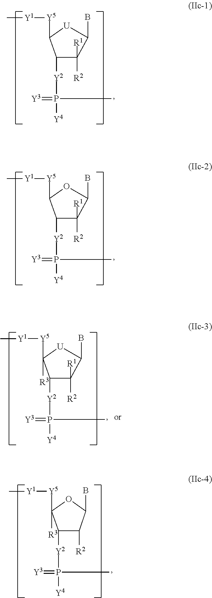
C1([Y2]P([Y4])(C)=[Y3])C([R1])([R2])C(B)[U]C1[Y5][Y1]C.C1([Y2]P([Y4])(C)=[Y3])C([R1])([R2])C(B)OC1[Y5][Y1]C.C1([Y2]P([Y4])(C)=[Y3])C([R2])C(B)OC1([Y5][Y1]C)[R3].C1([Y2]P([Y4])(C)=[Y3])C([R1])([R2])C(B)[U]C1([Y5][Y1]C)[R3]
